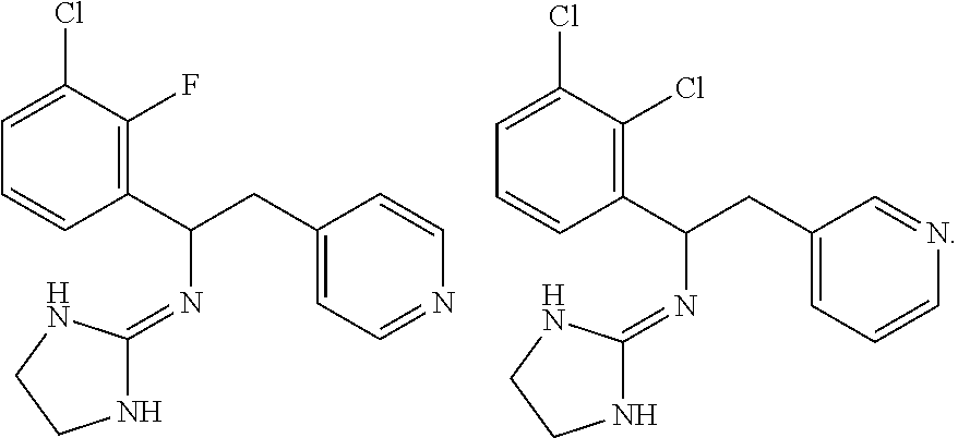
C1(Cl)=CC=CC(C(CC2=CC=NC=C2)N=C2NCCN2)=C1F.C1(Cl)=CC=CC(C(CC2=CC=CN=C2)N=C2NCCN2)=C1Cl
